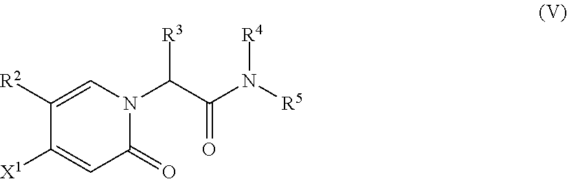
C1([X1])=CC(=O)N(C(C(N([R5])[R4])=O)[R3])C=C1[R2]
